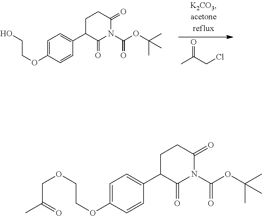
CC(CCl)=O.C1=C(OCCO)C=CC(C2C(=O)N(C(OC(C)(C)C)=O)C(=O)CC2)=C1.C1=C(OCCOCC(C)=O)C=CC(C2C(=O)N(C(OC(C)(C)C)=O)C(=O)CC2)=C1
